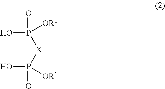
P(O)([X]P(O)(=O)[OR1])(=O)[OR1]
